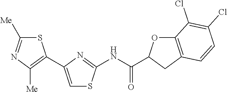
S1C([Me])=NC([Me])=C1C1=CSC(NC(=O)C2OC3=C(C2)C=CC(Cl)=C3Cl)=N1
